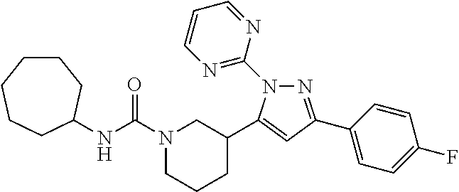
N1=C(C2=CC=C(F)C=C2)C=C(C2CN(C(NC3CCCCCC3)=O)CCC2)N1C1=NC=CC=N1
